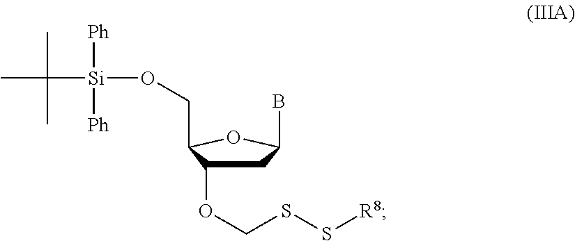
C1C(OCSS[R8])C(CO[Si](C(C)(C)C)([Ph])[Ph])OC1B
